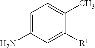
C1=C(N)C=C([R1])C(C)=C1
